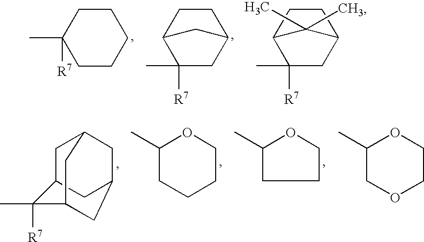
C1CCCCC1(C)[R7].C1C(C)([R7])C2CCC1C2.C1C(C)([R7])C2CCC1C2(C)C.C1C2CC3CC1CC(C2([R7])C)C3.C1(C)CCCCO1.C1(C)CCCO1.C1(C)COCCO1
